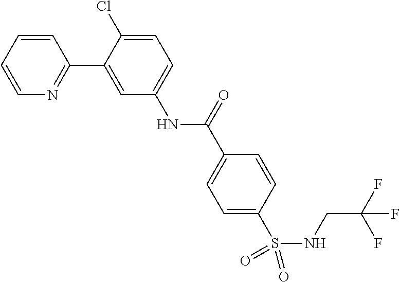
C1=CC=CN=C1C1=CC(NC(C2=CC=C(S(NCC(F)(F)F)(=O)=O)C=C2)=O)=CC=C1Cl
